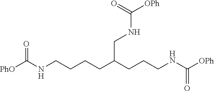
[PhO]C(NCCCCC(CCCNC([OPh])=O)CNC([OPh])=O)=O
